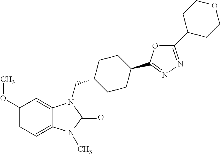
C1(OC)=CC=C2C(=C1)N(CC1CCC(C3=NN=C(C4CCOCC4)O3)CC1)C(=O)N2C
